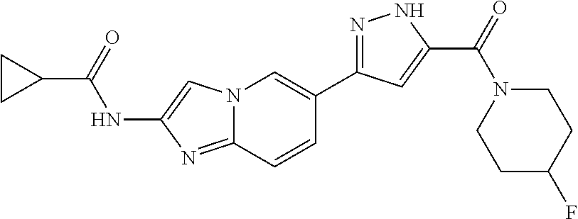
N12C(=NC(NC(C3CC3)=O)=C1)C=CC(C1=NNC(C(=O)N3CCC(F)CC3)=C1)=C2
